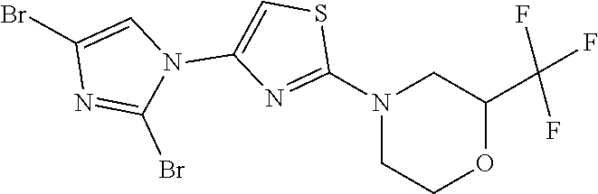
C1(Br)=CN(C2=CSC(N3CCOC(C(F)(F)F)C3)=N2)C(Br)=N1
